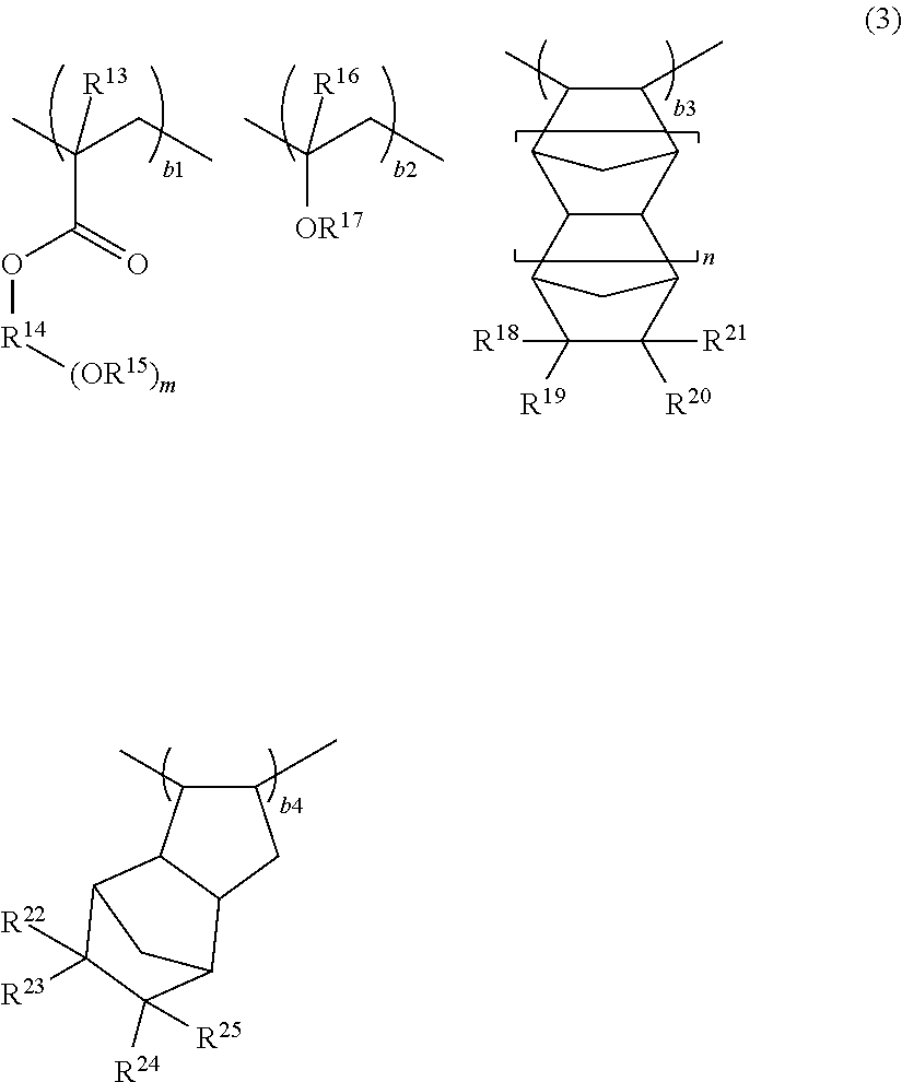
C1(C)C(C)C2C(C1)C1C([R24])([R25])C([R22])([R23])C2C1.CC(CC)([R13])C(O[R14][(OR15)m])=O.CC(CC)([R16])[OR17].C12C(C3C(C)C(C)C1C3)C1C([R20])([R21])C([R19])([R18])C2C1
